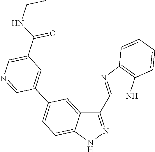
C1(C(NCC)=O)=CN=CC(C2=CC=C3C(=C2)C(C2=NC4=C(N2)C=CC=C4)=NN3)=C1
